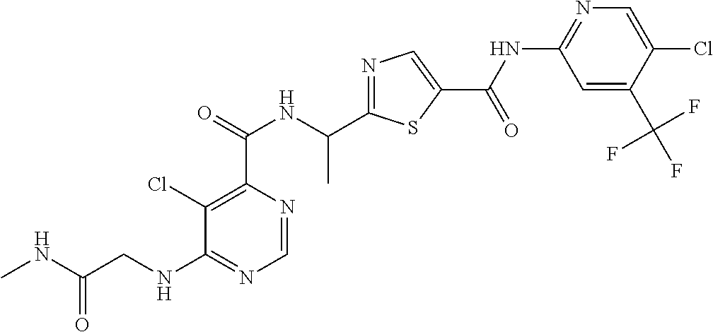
N1=C(C(NC(C2=C(Cl)C(NCC(NC)=O)=NC=N2)=O)C)SC(C(=O)NC2=NC=C(Cl)C(C(F)(F)F)=C2)=C1
